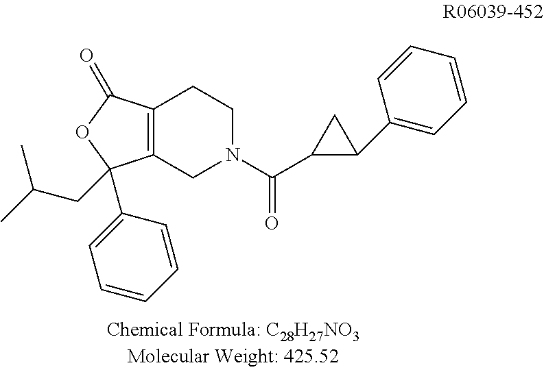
C12=C(CN(C(C3C(C4=CC=CC=C4)C3)=O)CC1)C(C1=CC=CC=C1)(CC(C)C)OC2=O
